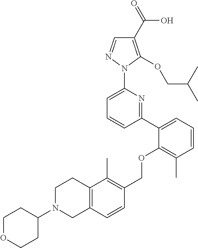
C1(C2=CC=CC(C)=C2OCC2=C(C)C3=C(C=C2)CN(C2CCOCC2)CC3)=NC(N2N=CC(C(=O)O)=C2OCC(C)C)=CC=C1
